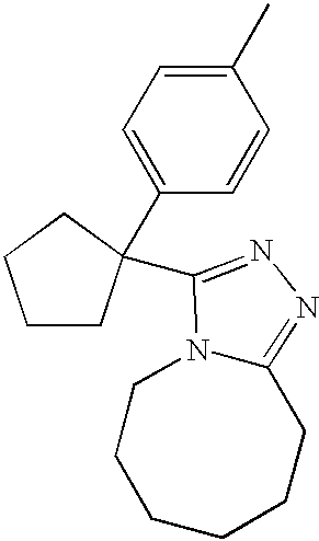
C1(C)=CC=C(C2(C3=NN=C4CCCCCCN43)CCCC2)C=C1
